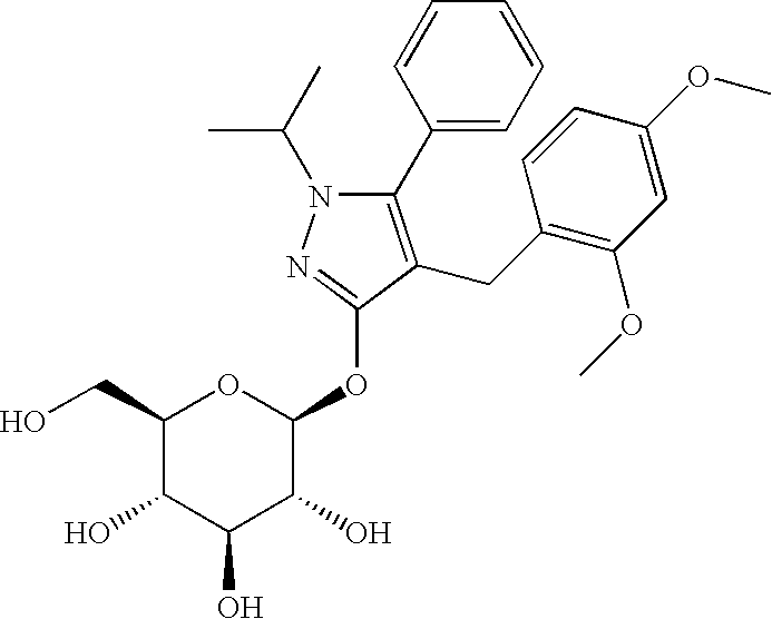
N1(C(C)C)C(C2=CC=CC=C2)=C(CC2=C(OC)C=C(OC)C=C2)C(OC2OC(CO)C(O)C(O)C2O)=N1
